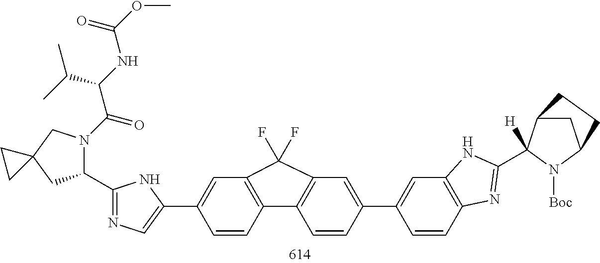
C12=C(C=CC(C3=CN=C(C4N(C(C(NC(OC)=O)C(C)C)=O)CC5(C4)CC5)N3)=C1)C1=C(C=C(C3=CC4=C(C=C3)N=C(C3([H])C5CC(N3[Boc])CC5)N4)C=C1)C2(F)F
